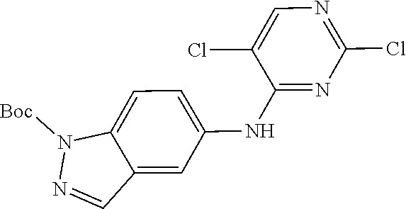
N1([Boc])N=CC2=CC(NC3=NC(Cl)=NC=C3Cl)=CC=C12
